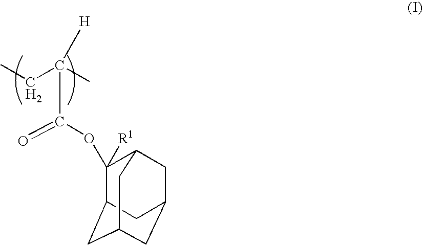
C1(OC(=O)C(CC)(C)[H])([R1])C2CC3CC(CC1C3)C2
